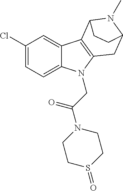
C1(Cl)=CC=C2C(=C1)C1=C(N2CC(N2CCS(=O)CC2)=O)CC2N(C)C1CC2
